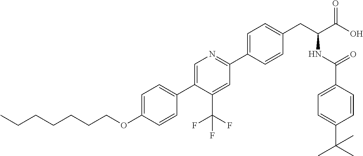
C(OC1=CC=C(C2=CN=C(C3=CC=C(CC(NC(=O)C4=CC=C(C(C)(C)C)C=C4)C(O)=O)C=C3)C=C2C(F)(F)F)C=C1)CCCCCC
